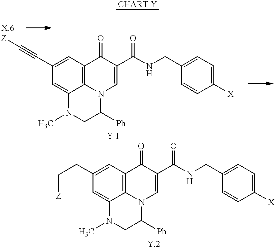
C1=C2C3=C(C=C1C#C[Z])C(=O)C(C(NCC1=CC=C([X])C=C1)=O)=CN3C([Ph])CN2C.C1=C2C3=C(C=C1CC[Z])C(=O)C(C(NCC1=CC=C([X])C=C1)=O)=CN3C([Ph])CN2C
